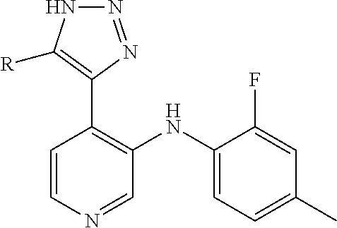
C1=CN=CC(NC2=CC=C(C)C=C2F)=C1C1=C([R])NN=N1
